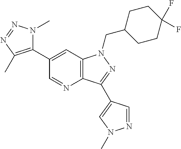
C12=C(C=C(C3=C(C)N=NN3C)C=N1)N(CC1CCC(F)(F)CC1)N=C2C1=CN(C)N=C1
